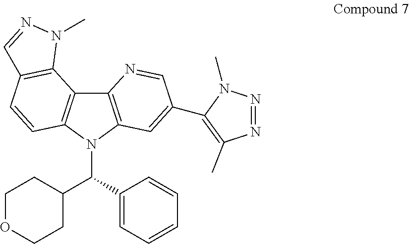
C12=C(C=C(C3=C(C)N=NN3C)C=N1)N(C(C1CCOCC1)C1=CC=CC=C1)C1=C2C2=C(C=C1)C=NN2C
